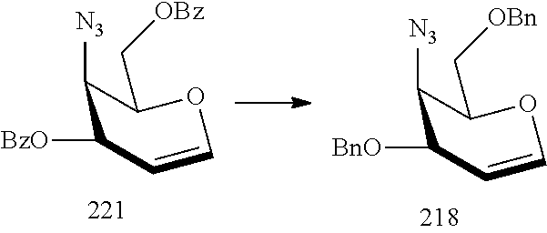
C1([N3])C(C[OBz])OC=CC1[BzO].C1([N3])C(C[OBn])OC=CC1[BnO]
